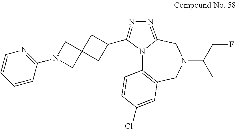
N12C3=C(CN(C(CF)C)CC1=NN=C2C1CC2(CN(C4=NC=CC=C4)C2)C1)C=C(Cl)C=C3
